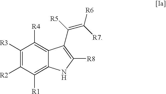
C1([R3])=C([R2])C([R1])=C2C(=C1[R4])C(C(=C([R6])[R7])[R5])=C([R8])N2
